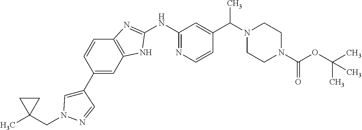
C12=C(NC(NC3=NC=CC(C(N4CCN(C(=O)OC(C)(C)C)CC4)C)=C3)=N1)C=C(C1=CN(CC3(C)CC3)N=C1)C=C2
